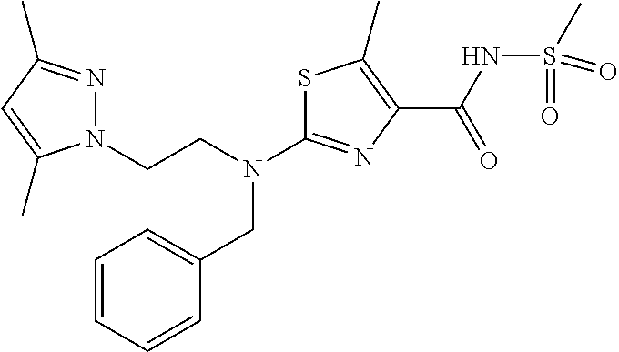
N(C1=NC(C(NS(C)(=O)=O)=O)=C(C)S1)(CC1=CC=CC=C1)CCN1N=C(C)C=C1C
